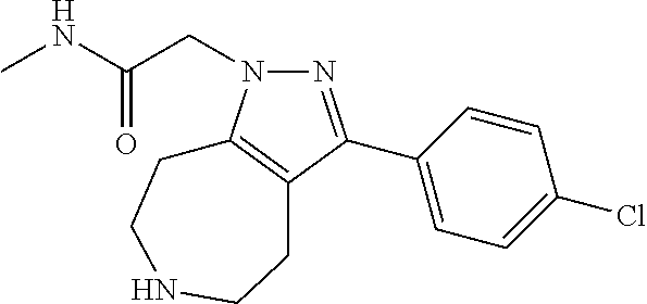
N1(CC(NC)=O)N=C(C2=CC=C(Cl)C=C2)C2=C1CCNCC2
